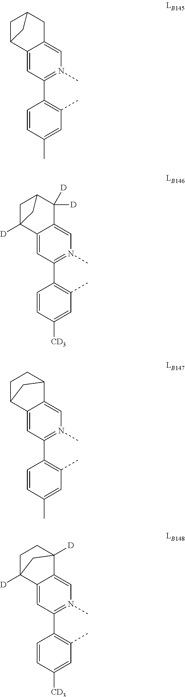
C1=C2C3CC(CC2=CN(C)=C1C1=C(C)C=C(C)C=C1)C3.C1=C2C3([D])CC(C([D])([D])C2=CN(C)=C1C1=C(C)C=C([CD3])C=C1)C3.C1=C2C3CCC(C2=CN(C)=C1C1=C(C)C=C(C)C=C1)C3.C1=C2C3([D])CCC([D])(C2=CN(C)=C1C1=C(C)C=C([CD3])C=C1)C3
